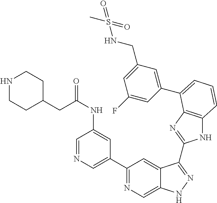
C1(C2=NC=C3C(=C2)C(C2=NC4=C(N2)C=CC=C4C2=CC(CNS(C)(=O)=O)=CC(F)=C2)=NN3)=CN=CC(NC(=O)CC2CCNCC2)=C1
